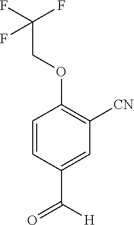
C1=CC(C([H])=O)=CC([CN])=C1OCC(F)(F)F
